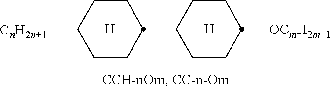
[H].[H].C1CC([OCmH2m+1])CCC1C1CCC([CnH2n+1])CC1
